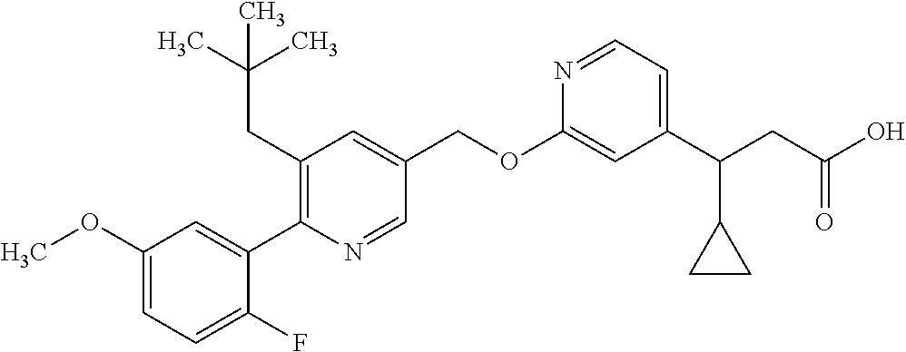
C1(OC)=CC=C(F)C(C2=C(CC(C)(C)C)C=C(COC3=CC(C(CC(O)=O)C4CC4)=CC=N3)C=N2)=C1
